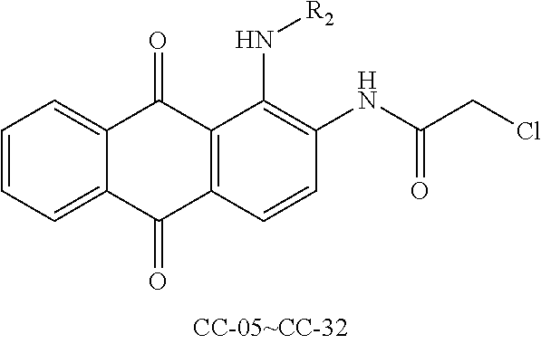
C1=CC=C2C(=C1)C(=O)C1=C(C2=O)C=CC(NC(CCl)=O)=C1N[R2]
